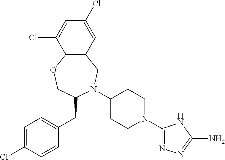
C12=C(CN(C3CCN(C4=NN=C(N)N4)CC3)C(CC3=CC=C(Cl)C=C3)CO1)C=C(Cl)C=C2Cl
